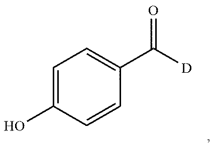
OC1=CC=C(C([D])=O)C=C1
